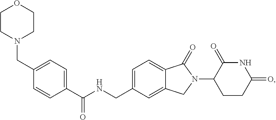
C(NCC1=CC=C2C(=C1)CN(C1CCC(=O)NC1=O)C2=O)(C1=CC=C(CN2CCOCC2)C=C1)=O
